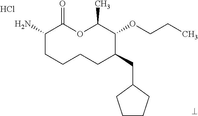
Cl.NC1CCCCC(CC2CCCC2)C(OCCC)C(C)OC1=O
